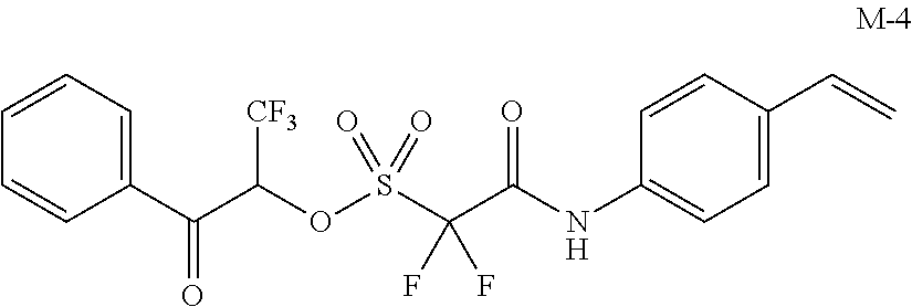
S(C(C(NC1=CC=C(C=C)C=C1)=O)(F)F)(=O)(=O)OC(C(C1=CC=CC=C1)=O)[CF3]
